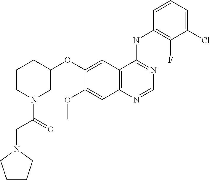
C12=C(N=CN=C1NC1=C(F)C(Cl)=CC=C1)C=C(OC)C(OC1CCCN(C(=O)CN3CCCC3)C1)=C2
